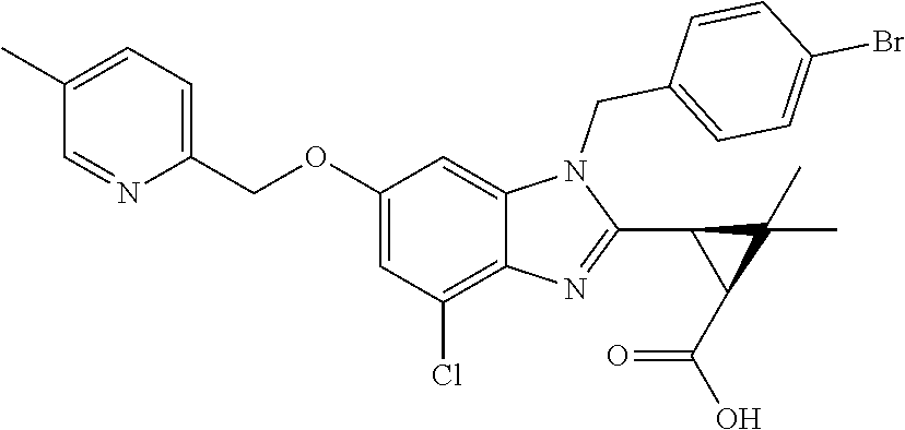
C1(C)=CC=C(COC2=CC(Cl)=C3C(=C2)N(CC2=CC=C(Br)C=C2)C(C2C(C(O)=O)C2(C)C)=N3)N=C1
